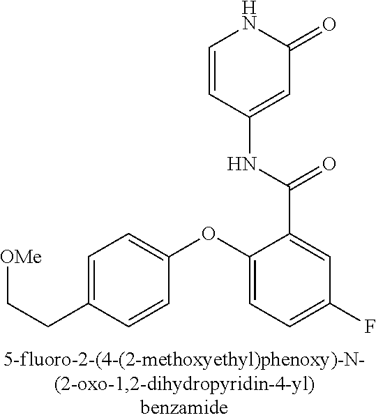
C1=C(CC[OMe])C=CC(OC2=CC=C(F)C=C2C(=O)NC2=CC(=O)NC=C2)=C1
